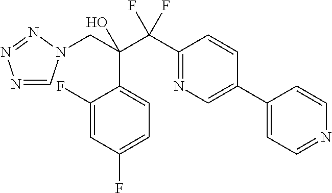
N1=CN(CC(C(C2=NC=C(C3=CC=NC=C3)C=C2)(F)F)(O)C2=CC=C(F)C=C2F)N=N1
